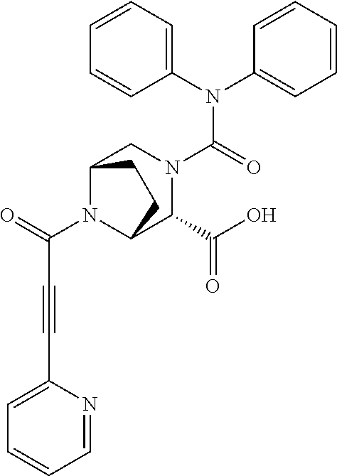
C(N1C2C(C(O)=O)N(C(N(C3=CC=CC=C3)C3=CC=CC=C3)=O)CC1CC2)(=O)C#CC1=CC=CC=N1
